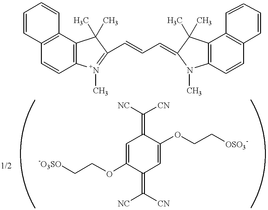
C1=CC2=C(C=C1)C1=C(C=C2)[N+](C)=C(C=CC=C2N(C)C3=C(C2(C)C)C2=C(C=C3)C=CC=C2)C1(C)C.C1(OCC[-O3SO])=CC(=C([NC])[CN])C(OCC[OSO3-])=CC1=C([NC])[CN].[1/2]
